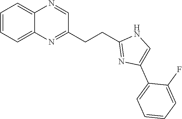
C1=CC=C2C(=C1)N=CC(CCC1=NC(C3=CC=CC=C3F)=CN1)=N2
